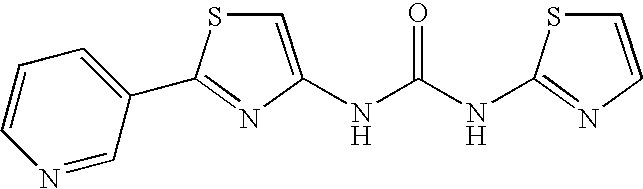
C1(C2=NC(NC(NC3=NC=CS3)=O)=CS2)=CC=CN=C1
